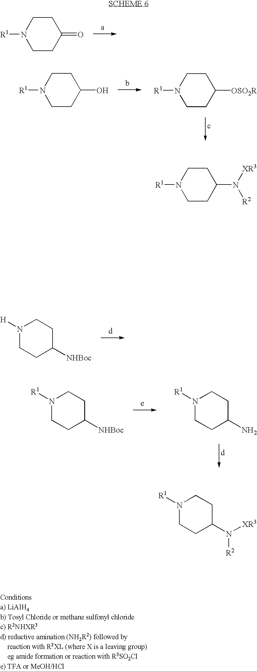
N1([H])CCC([NHBoc])CC1.N1([R1])CCC(=O)CC1.N1([R1])CCC(O)CC1.N1([R1])CCC([OSO2R])CC1.N1([R1])CCC([NHBoc])CC1.N1([R1])CCC(N)CC1.N1([R1])CCC(N([XR3])[R2])CC1.N1([R1])CCC(N([XR3])[R2])CC1
